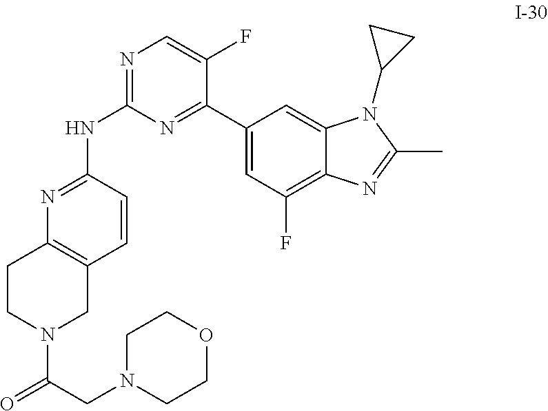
N1=C(NC2=NC3=C(C=C2)CN(C(CN2CCOCC2)=O)CC3)N=C(C2=CC(F)=C3C(=C2)N(C2CC2)C(C)=N3)C(F)=C1
